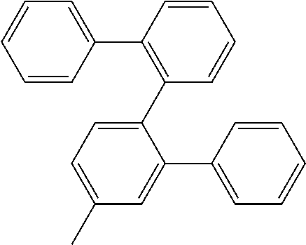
C1=CC(C2=C(C3=CC=C(C)C=C3C3=CC=CC=C3)C=CC=C2)=CC=C1
